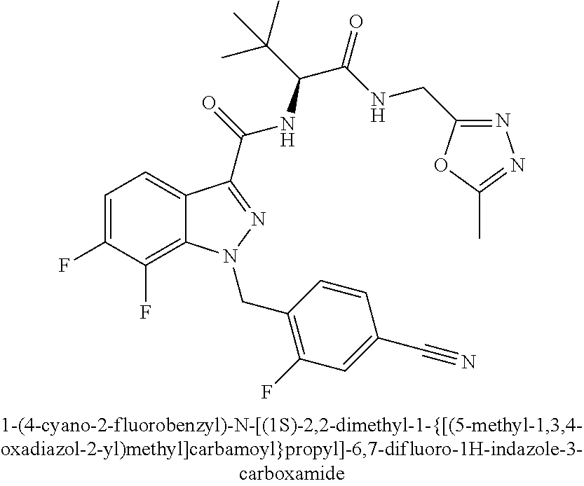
C1=C(F)C(F)=C2C(=C1)C(C(=O)NC(C(C)(C)C)C(=O)NCC1=NN=C(C)O1)=NN2CC1=C(F)C=C(C#N)C=C1
